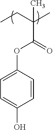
C1=C(OC(C(CC)(C)C)=O)C=CC(O)=C1
